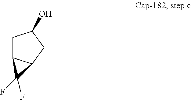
C1C2C(CC1O)C2(F)F
